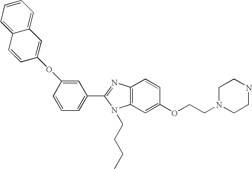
C12=C(C=C(OCCN3CCNCC3)C=C1)N(CCCC)C(C1=CC=CC(OC3=CC4=CC=CC=C4C=C3)=C1)=N2
